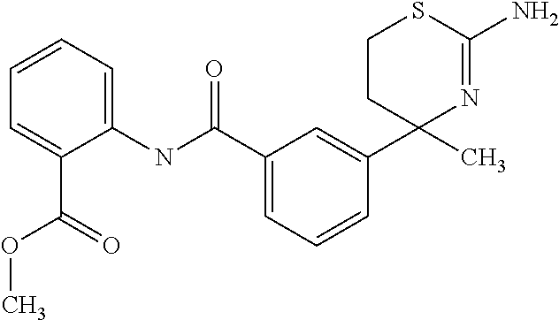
C1(C(NC2=CC=CC=C2C(OC)=O)=O)=CC=CC(C2(C)N=C(N)SCC2)=C1
